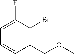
C1(F)=CC=CC(COC)=C1Br
